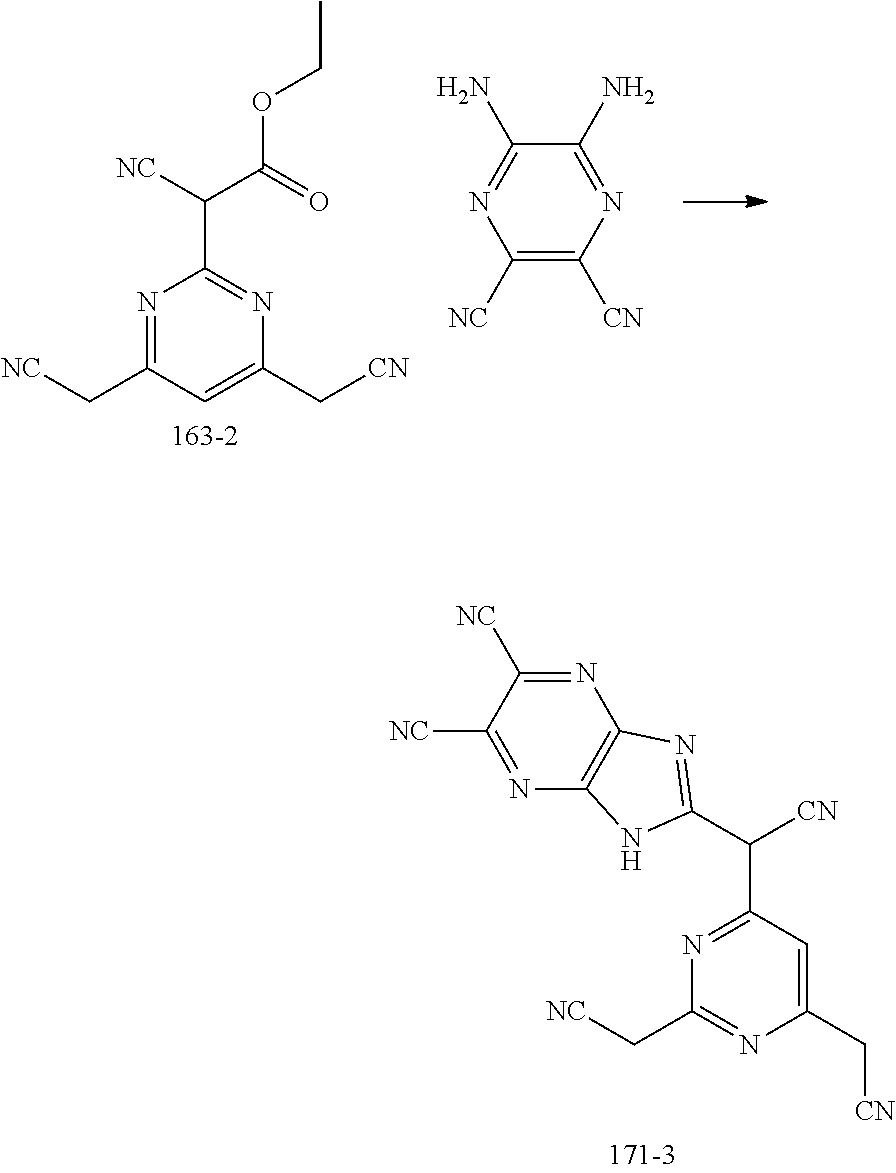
N1=C(C[NC])C=C(C[CN])N=C1C(C(OCC)=O)[NC].C1([NC])=C([CN])N=C(N)C(N)=N1.C1([NC])=NC2=C(N=C1[NC])NC(C([CN])C1=NC(C[NC])=NC(C[CN])=C1)=N2
